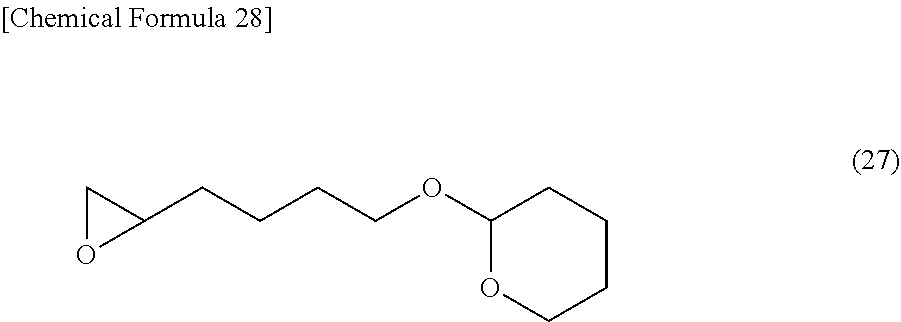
C1(CCCCOC2OCCCC2)CO1
